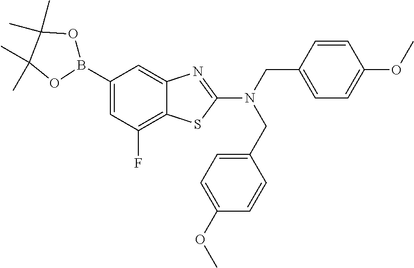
C1(B2OC(C)(C)C(C)(C)O2)=CC(F)=C2C(=C1)N=C(N(CC1=CC=C(OC)C=C1)CC1=CC=C(OC)C=C1)S2
